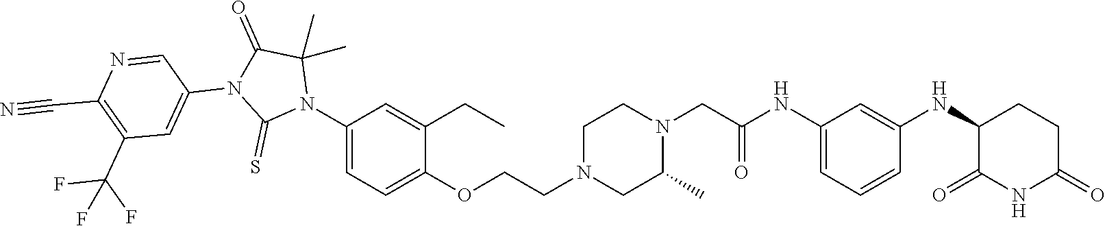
C1=C(NC(CN2CCN(CCOC3=CC=C(N4C(C)(C)C(=O)N(C5=CC(C(F)(F)F)=C(C#N)N=C5)C4=S)C=C3CC)CC2C)=O)C=C(NC2C(=O)NC(=O)CC2)C=C1
